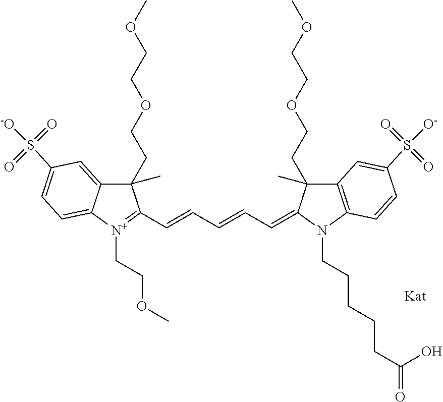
C1(CCOCCOC)(C)C2=CC(S([-O])(=O)=O)=CC=C2[N+](CCOC)=C1C=CC=CC=C1N(CCCCCC(=O)O)C2=C(C=C(S([O-])(=O)=O)C=C2)C1(C)CCOCCOC
